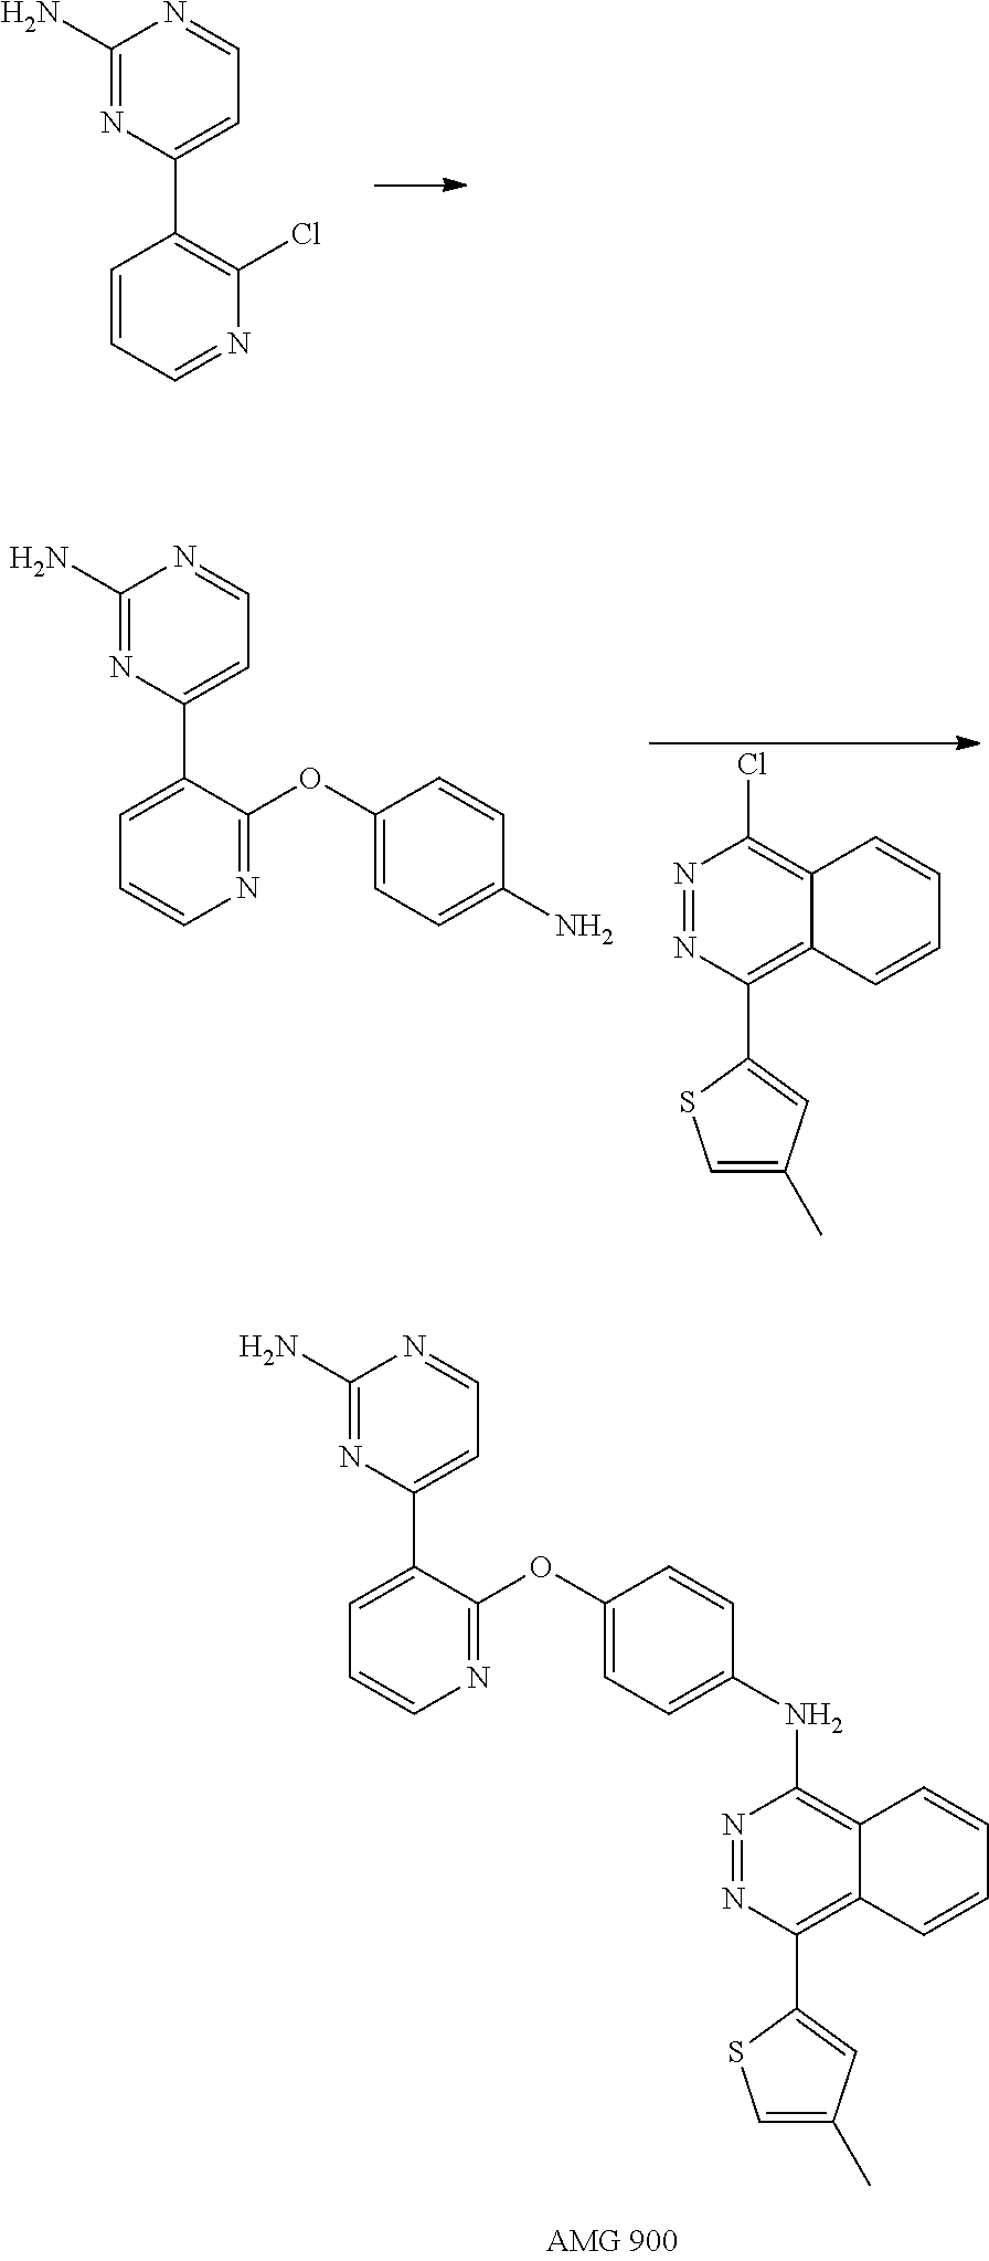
C1(N)=NC(C2=C(Cl)N=CC=C2)=CC=N1.C1(N)=NC(C2=CC=CN=C2OC2=CC=C(N)C=C2)=CC=N1.N1=NC(C2=CC(C)=CS2)=C2C(=C1Cl)C=CC=C2.C1(N)=NC(C2=CC=CN=C2OC2=CC=C(NC3=C4C(=C(C5=CC(C)=CS5)N=N3)C=CC=C4)C=C2)=CC=N1
